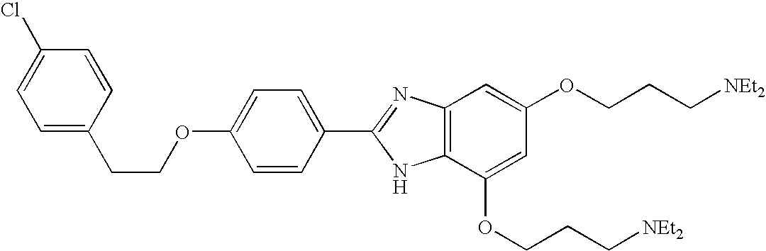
C1(Cl)=CC=C(CCOC2=CC=C(C3=NC4=C(N3)C(OCCC[NEt2])=CC(OCCC[NEt2])=C4)C=C2)C=C1
